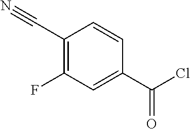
C1(C#N)=C(F)C=C(C(Cl)=O)C=C1
